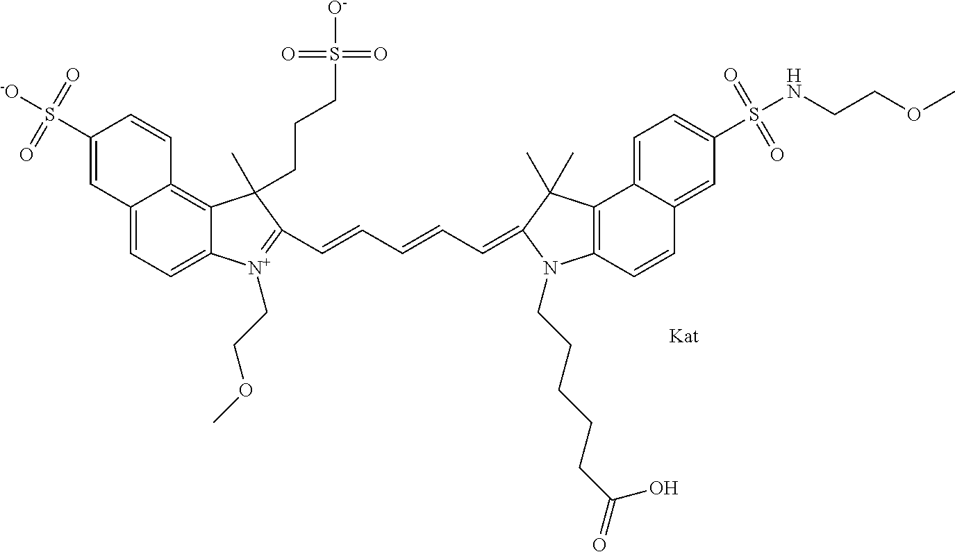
C(=CC=CC=C1C(C)(C)C2=C(C=CC3=CC(S(NCCOC)(=O)=O)=CC=C32)N1CCCCCC(=O)O)C1=[N+](CCOC)C2=CC=C3C(=C2C1(C)CCCS(=O)(=O)[O-])C=CC(S([-O])(=O)=O)=C3
